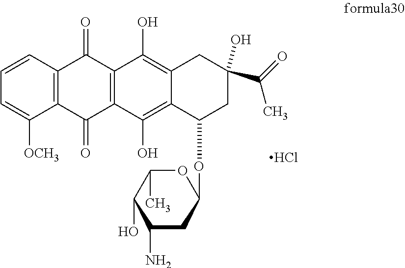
C12=C(C=CC=C1[OCH3])C(=O)C1=C(C2=O)C(O)=C2C(=C1O)CC(O)(C(C)=O)CC2OC1OC(C)C(O)C(N)C1.Cl
